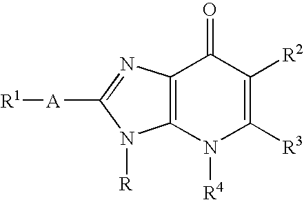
[R1][A]C1=NC2=C(N1[R])N([R4])C([R3])=C([R2])C2=O
